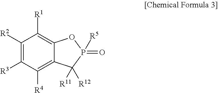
C1([R2])=C([R3])C([R4])=C2C(=C1[R1])OP(=O)([R5])C2([R11])[R12]
